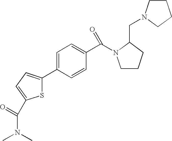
C1CCC(CN2CCCC2)N1C(C1=CC=C(C2=CC=C(C(N(C)C)=O)S2)C=C1)=O
